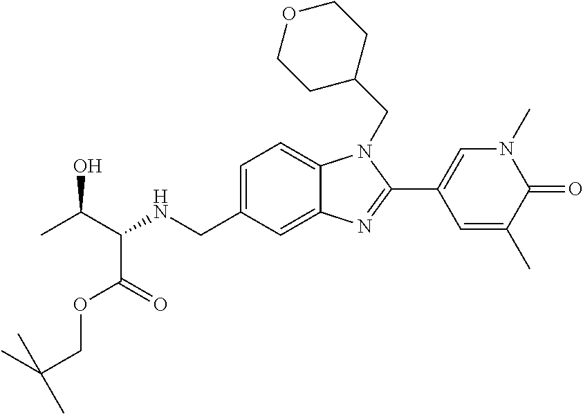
C1=C(CNC(C(C)O)C(=O)OCC(C)(C)C)C=C2C(=C1)N(CC1CCOCC1)C(C1=CN(C)C(=O)C(C)=C1)=N2
